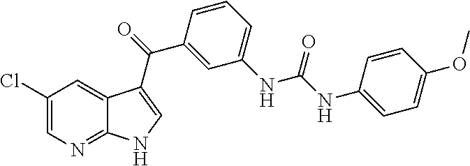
C1(Cl)=CN=C2C(=C1)C(C(C1=CC(NC(=O)NC3=CC=C(OC)C=C3)=CC=C1)=O)=CN2
